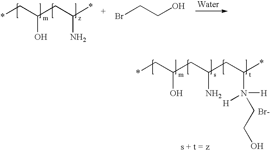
*CC(CC(*)N)O.C(CO)Br.*CC(CC(CC(*)N([H])(CCO)[H])N)O.[Br-]
